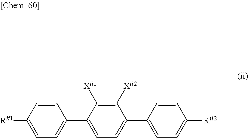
C1=CC([Rii1])=CC=C1C1=CC=C(C2=CC=C([Rii2])C=C2)C([Xii2])=C1[Xii1]
